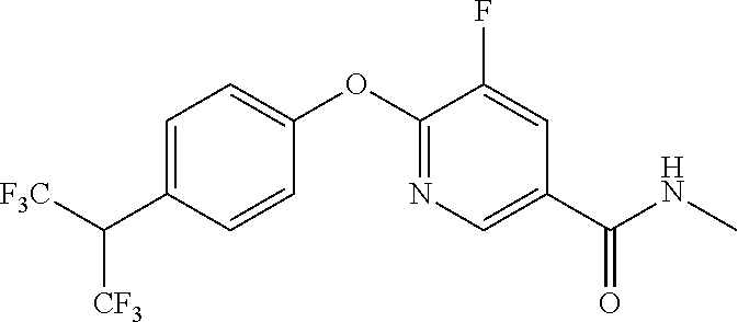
C1=C(C([F3C])[CF3])C=CC(OC2=NC=C(C(NC)=O)C=C2F)=C1
